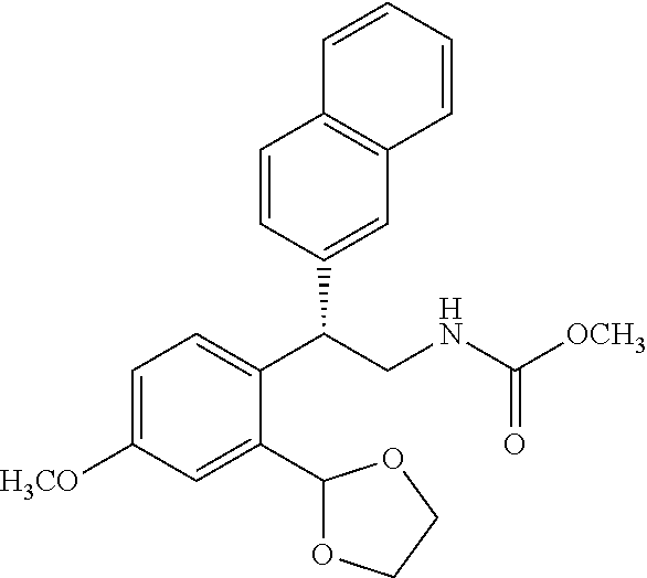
C1=CC=CC2=C1C=CC(C(CNC([OCH3])=O)C1=CC=C([H3CO])C=C1C1OCCO1)=C2
